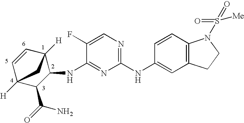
C1(NC2=CC3=C(C=C2)N(S(=O)(=O)[Me])CC3)=NC=C(F)C(NC2C3([H])C=CC([H])(C2C(=O)N)C3)=N1
